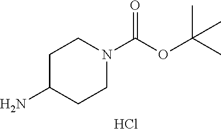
NC1CCN(C(OC(C)(C)C)=O)CC1.Cl
